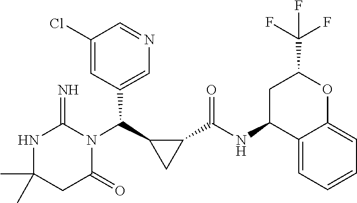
CC1(C)NC(=N)N(C(C2CC2C(NC2C3=CC=CC=C3OC(C(F)(F)F)C2)=O)C2=CN=CC(Cl)=C2)C(=O)C1
